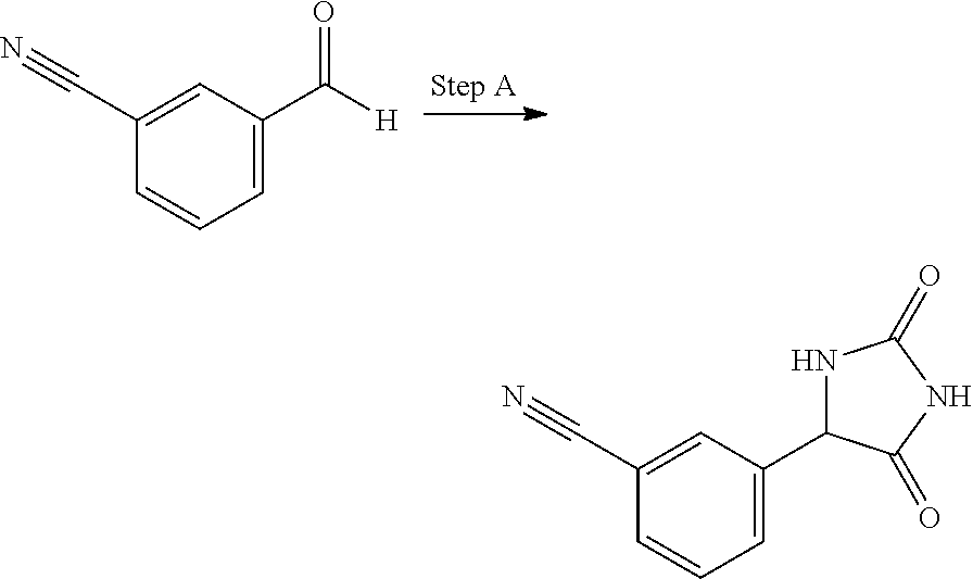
C1=C(C([H])=O)C=C(C#N)C=C1.C1=C(C2NC(=O)NC2=O)C=C(C#N)C=C1
